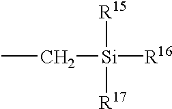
CC[Si]([R15])([R17])[R16]
